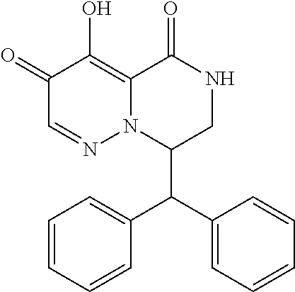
C1(=O)C=NN2C(=C1O)C(=O)NCC2C(C1=CC=CC=C1)C1=CC=CC=C1
